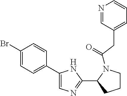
C1(Br)=CC=C(C2=CN=C(C3N(C(=O)CC4=CC=CN=C4)CCC3)N2)C=C1
